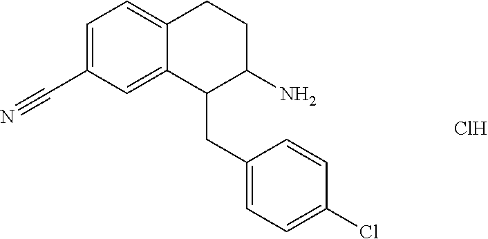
C1=C(C#N)C=C2C(=C1)CCC(N)C2CC1=CC=C(Cl)C=C1.Cl
